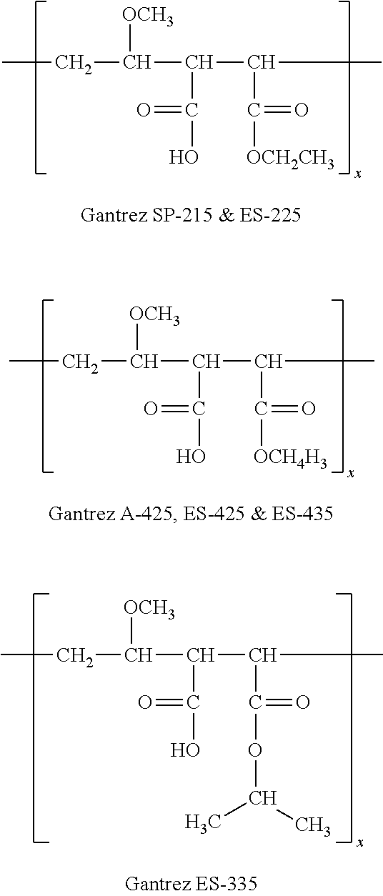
CCC(C(C(O)=O)C(C)C(=O)[OCH2CH3])[OCH3].CCC(C(C(O)=O)C(C)C(=O)[OCH4H3])[OCH3].CCC(C(C(O)=O)C(C)C(=O)OC(C)C)[OCH3]
